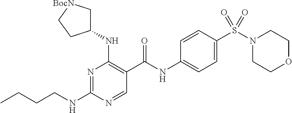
C(NC1=NC(NC2C[BocN]CC2)=C(C(NC2=CC=C(S(N3CCOCC3)(=O)=O)C=C2)=O)C=N1)CCC
